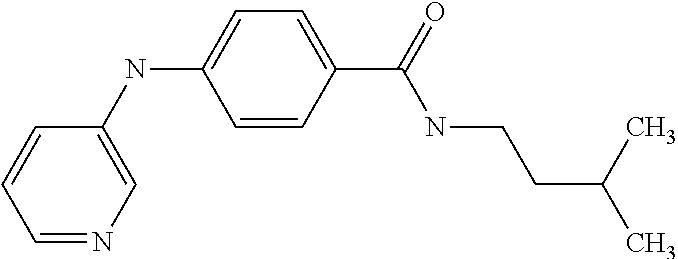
C1=CC(C(NCCC(C)C)=O)=CC=C1NC1=CN=CC=C1
